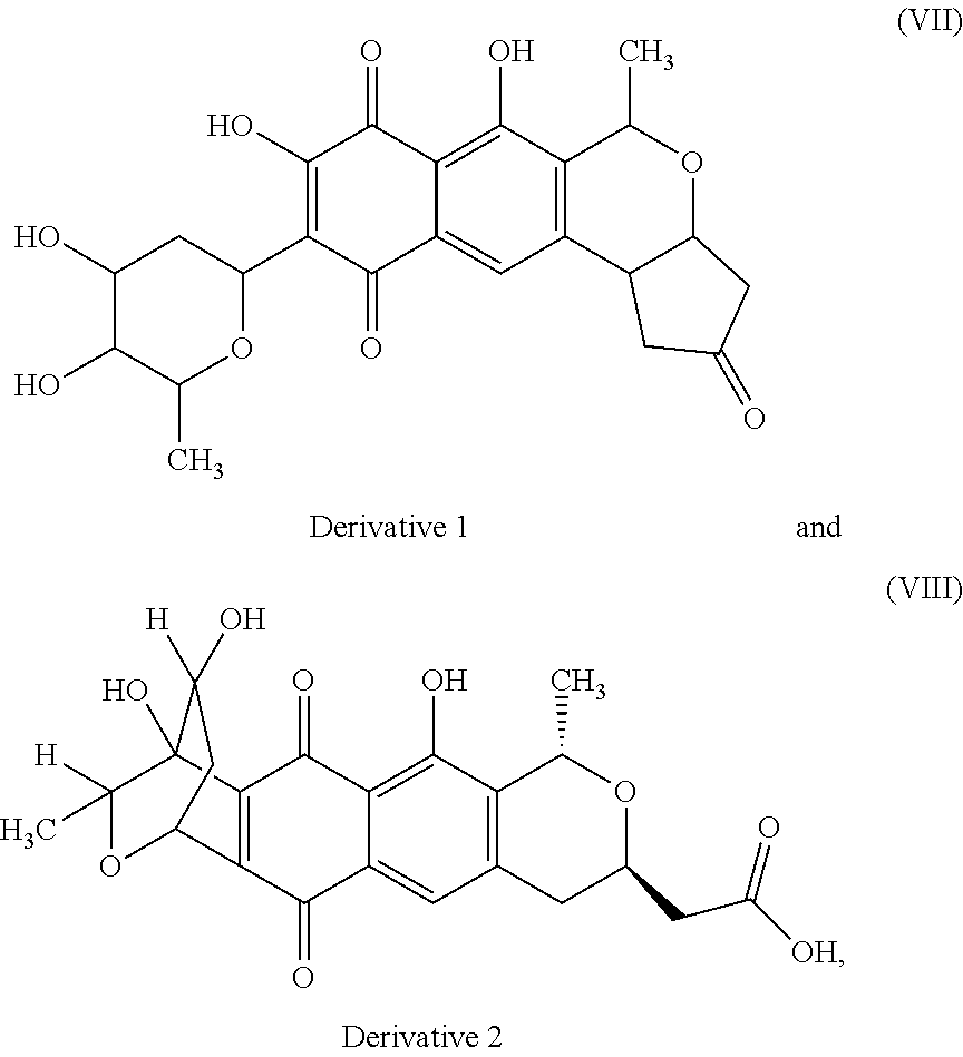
C12=C(C(=O)C3=CC4=C(C(O)=C3C1=O)C(C)OC(CC(=O)[OH])C4)C1OC([H])(C)C2(O)C(O)([H])C1.C1(O)=C(C2CC(O)C(O)C(C)O2)C(=O)C2=CC3=C(C(O)=C2C1=O)C(C)OC1C3CC(=O)C1
